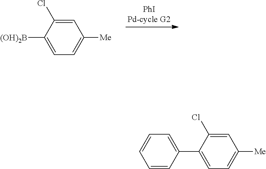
C1([(OH)2B])=CC=C([Me])C=C1Cl.C1(C2=CC=CC=C2)=CC=C([Me])C=C1Cl
